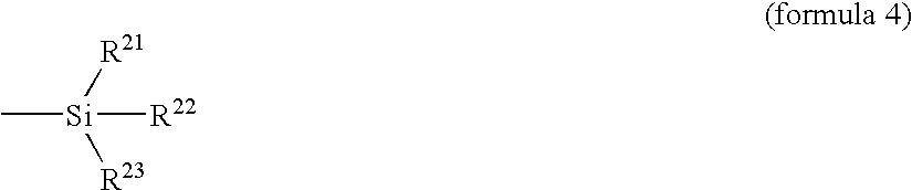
[Si]([R22])(C)([R21])[R23]
